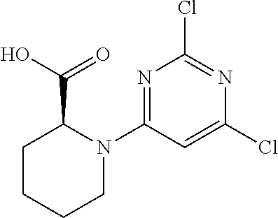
N1=C(N2C(C(=O)O)CCCC2)C=C(Cl)N=C1Cl
